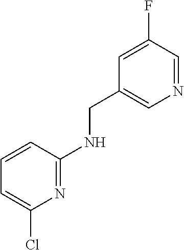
C1=C(F)C=NC=C1CNC1=NC(Cl)=CC=C1
